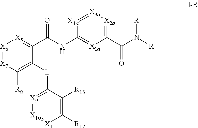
C1(C(NC2=[X1a]C(C(N([R])[R])=O)=[X2a][X3a]=[X4a]2)=O)=[X5][X6]=[X7]C([R8])=C1[L]C1=[X9][X10]=[X11]C([R12])=C1[R13]
